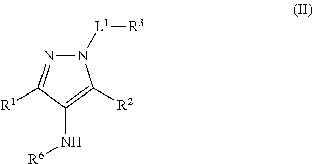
C1(N[R6])=C([R2])N([L1][R3])N=C1[R1]
